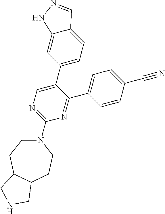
C1=C(C2=NC(N3CCC4C(CC3)CNC4)=NC=C2C2=CC=C3C(=C2)NN=C3)C=CC(C#N)=C1
